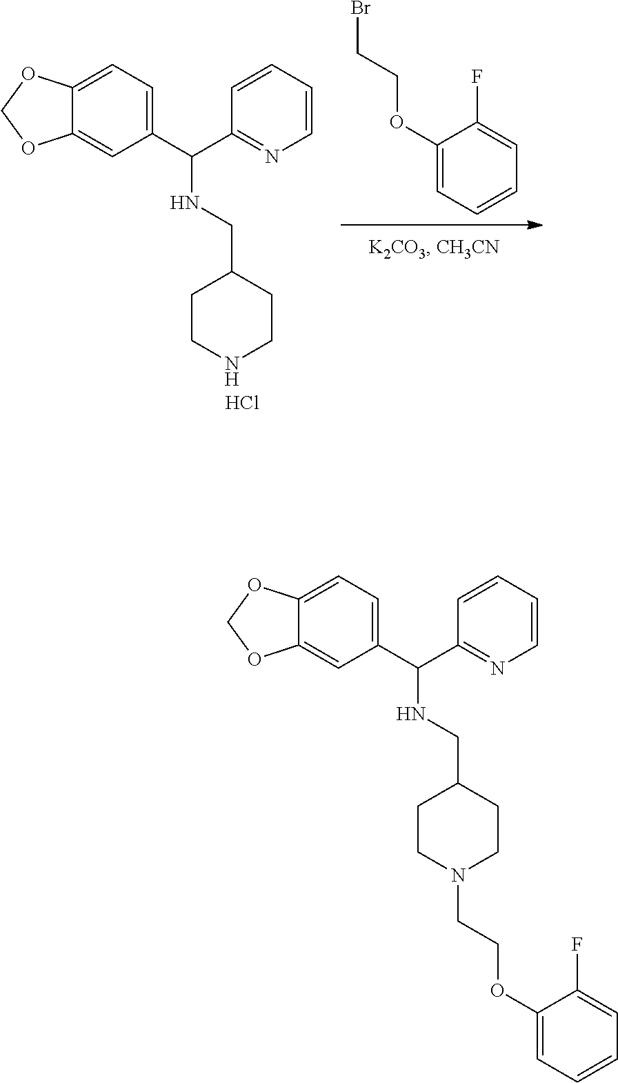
C1(OCCBr)=CC=CC=C1F.C12=CC(C(C3=NC=CC=C3)NCC3CCNCC3)=CC=C1OCO2.Cl.C12=CC(C(C3=NC=CC=C3)NCC3CCN(CCOC4=CC=CC=C4F)CC3)=CC=C1OCO2
